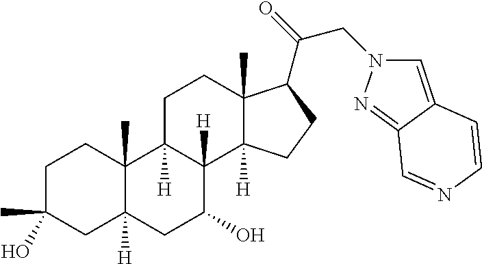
C1C(C)(O)CC2([H])C(C)(C1)C1([H])C([H])(C(O)C2)C2([H])C(C)(CC1)C(C(=O)CN1C=C3C(=N1)C=NC=C3)CC2
